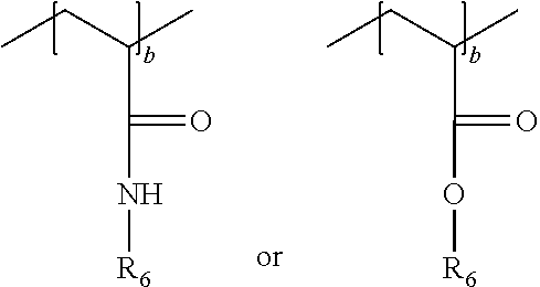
CCC(C)C(N[R6])=O.CCC(C)C(O[R6])=O
